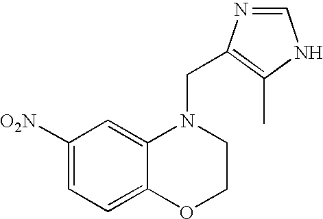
C1=C([O2N])C=C2C(=C1)OCCN2CC1=C(C)NC=N1
